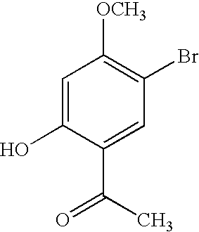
C1=C(O)C(C(C)=O)=CC(Br)=C1[OCH3]
